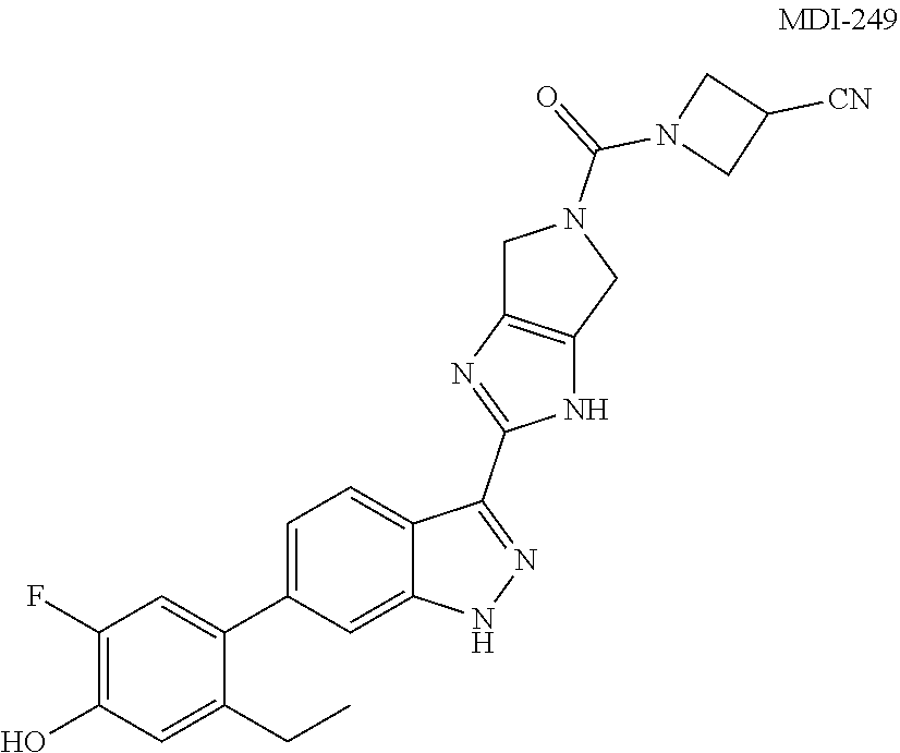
C1(F)=C(O)C=C(CC)C(C2=CC=C3C(=C2)NN=C3C2=NC3=C(N2)CN(C(=O)N2CC([CN])C2)C3)=C1
